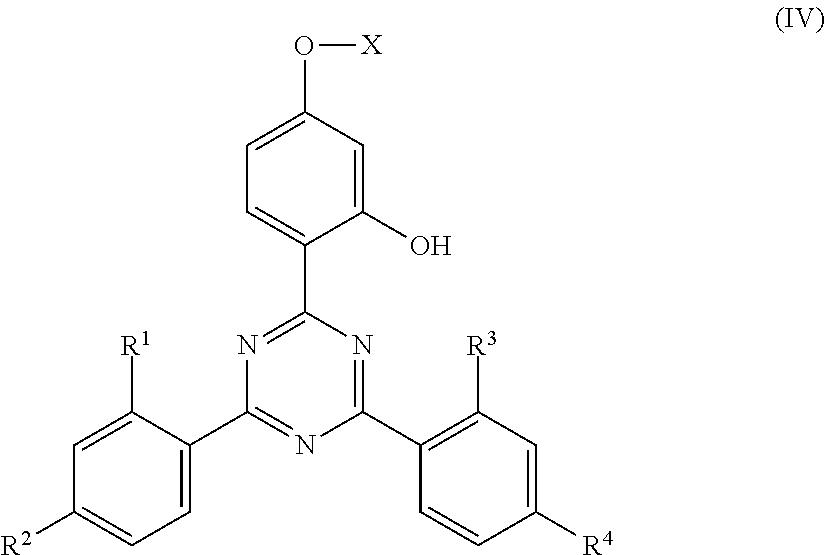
C1=C(C2=NC(C3=C([R3])C=C([R4])C=C3)=NC(C3=CC=C(O[X])C=C3O)=N2)C([R1])=CC([R2])=C1
